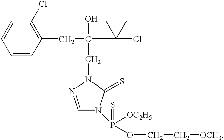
C1=CC=CC(CC(O)(CN2N=CN(P(=S)([OC2H5])OCC[OCH3])C2=S)C2(Cl)CC2)=C1Cl
